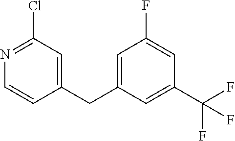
C1(CC2=CC(F)=CC(C(F)(F)F)=C2)=CC(Cl)=NC=C1
